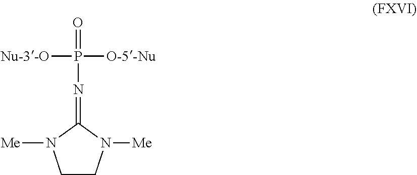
C1CN([Me])C(=NP(=O)([O-5-Nu])[Nu-3-O])N1[Me]
